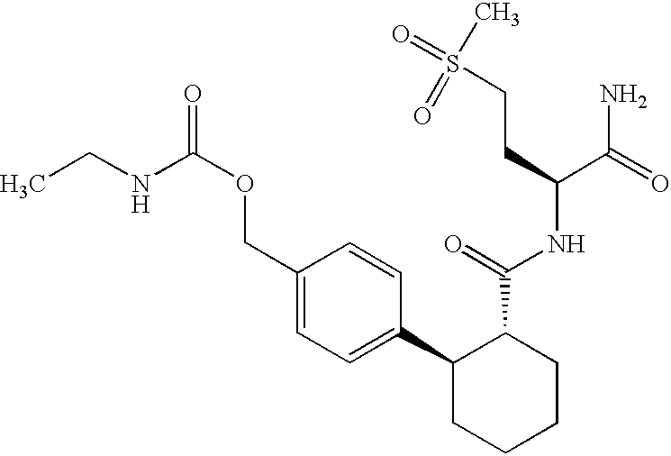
C1(C2=CC=C(COC(=O)NCC)C=C2)CCCCC1C(=O)NC(C(=O)N)CCS(=O)(=O)C
